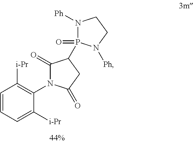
C1=CC=C([i-Pr])C(N2C(=O)C(P3(=O)N([Ph])CCN3[Ph])CC2=O)=C1[i-Pr]
